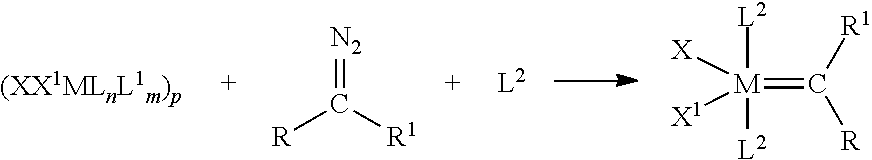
[M](=C([R1])[R])([L2])([L2])([X])[X1].[N2]=C([R1])[R]
